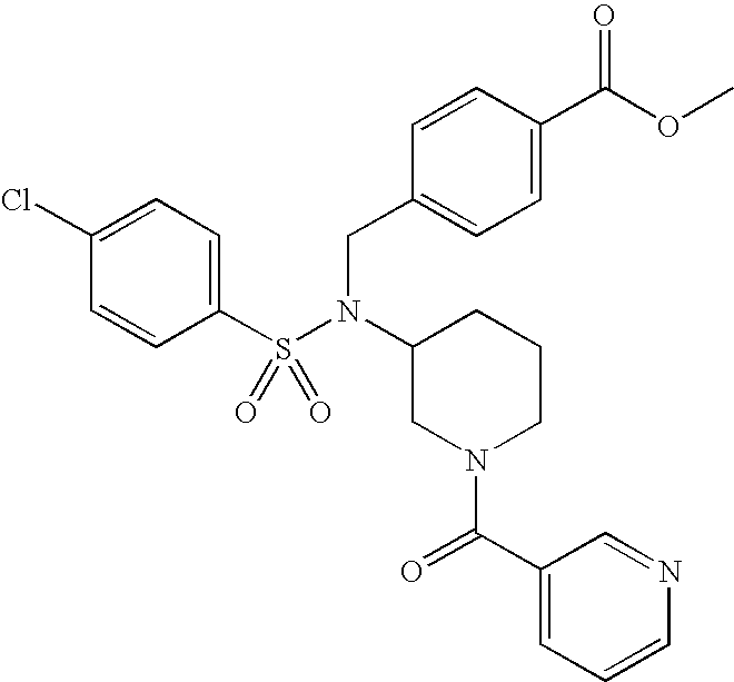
C1(Cl)=CC=C(S(=O)(=O)N(CC2=CC=C(C(OC)=O)C=C2)C2CN(C(C3=CC=CN=C3)=O)CCC2)C=C1
